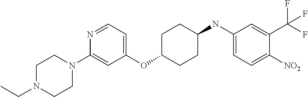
C1(OC2CCC(NC3=CC=C([NO2])C(C(F)(F)F)=C3)CC2)=CC=NC(N2CCN(CC)CC2)=C1
